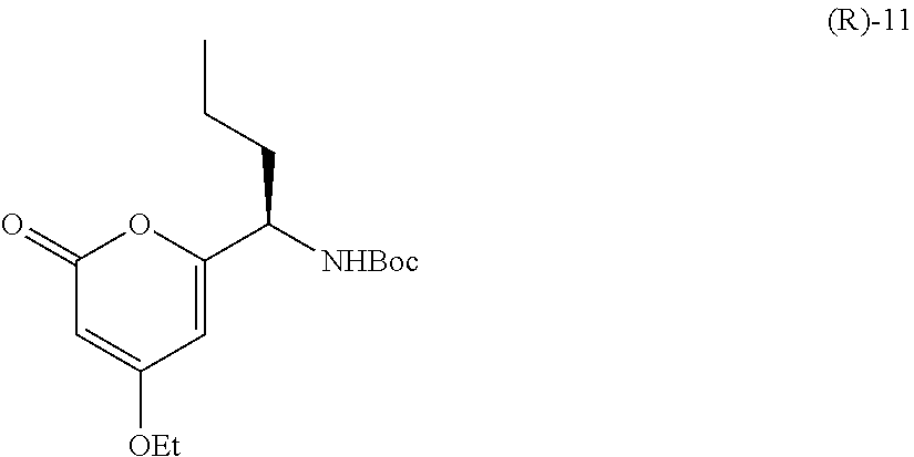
C1(=O)C=C([OEt])C=C(C([NHBoc])CCC)O1
